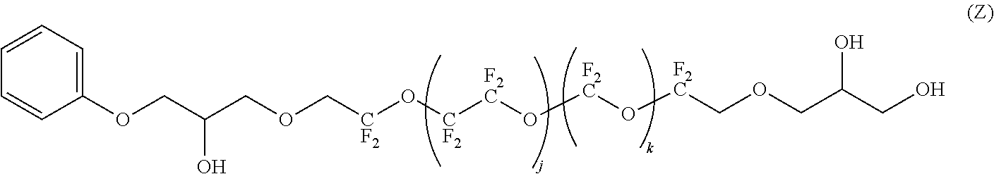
C1(OCC(COC[CF2]O[CF2][F2C]O[F2C]O[F2C]COCC(CO)O)O)=CC=CC=C1
